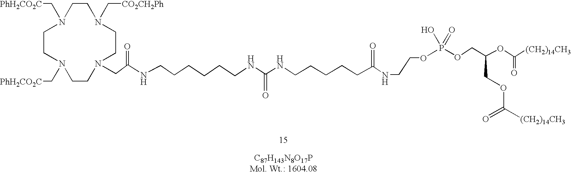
O(P(OCC(OC([(CH2)14CH3])=O)COC(=O)[(CH2)14CH3])(O)=O)CCNC(CCCCCNC(NCCCCCCNC(CN1CCN(C[CO2CH2Ph])CCN(C[PhH2CO2C])CCN(C[PhH2CO2C])CC1)=O)=O)=O
